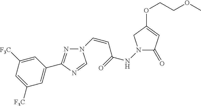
N1=C(C2=CC([F3C])=CC([F3C])=C2)N=CN1C=CC(=O)NN1C(=O)C=C(OCCOC)C1
